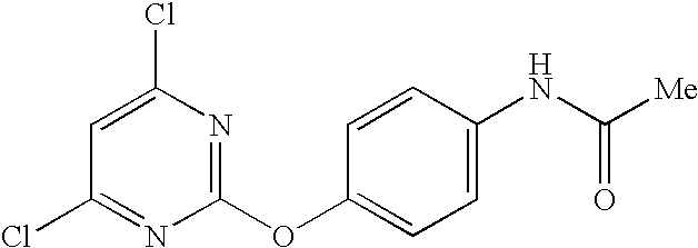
C1(Cl)=CC(Cl)=NC(OC2=CC=C(NC([Me])=O)C=C2)=N1
